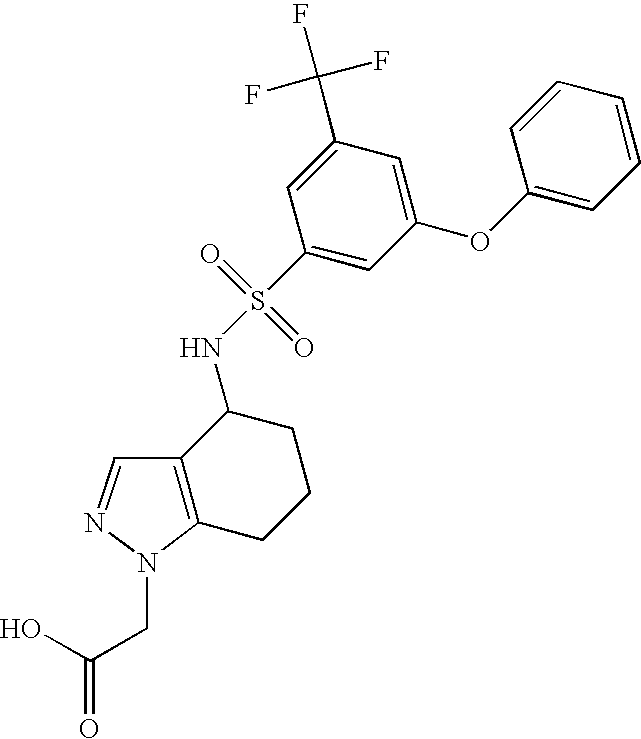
C1(S(NC2C3=C(CCC2)N(CC(O)=O)N=C3)(=O)=O)=CC(OC2=CC=CC=C2)=CC(C(F)(F)F)=C1
